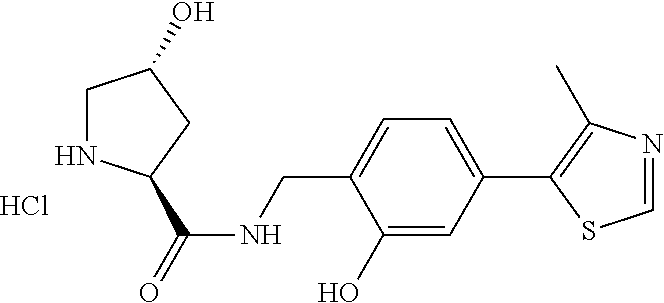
C1(O)=CC(C2=C(C)N=CS2)=CC=C1CNC(=O)C1NCC(O)C1.Cl
